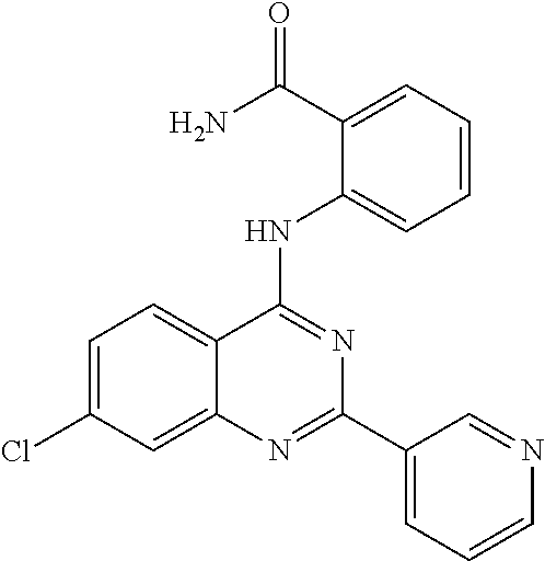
C1=C(Cl)C=C2C(=C1)C(NC1=CC=CC=C1C(=O)N)=NC(C1=CC=CN=C1)=N2
